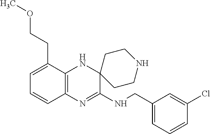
C12=C(N=C(NCC3=CC=CC(Cl)=C3)C3(N1)CCNCC3)C=CC=C2CCOC
